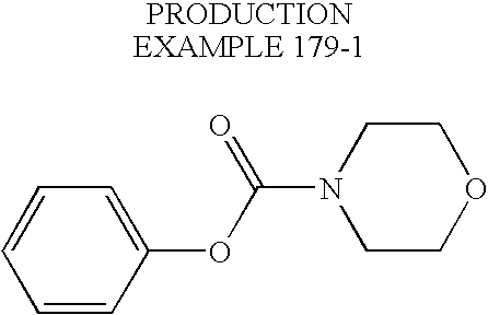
C1=CC=C(OC(N2CCOCC2)=O)C=C1
